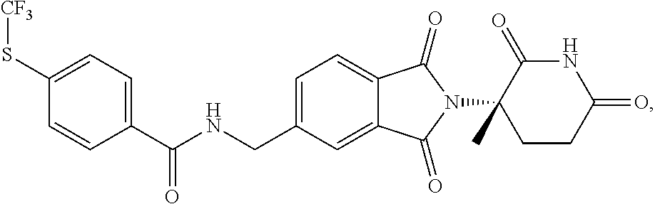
C1=C(CNC(C2=CC=C(S[CF3])C=C2)=O)C=C2C(=C1)C(=O)N(C1(C)CCC(=O)NC1=O)C2=O
